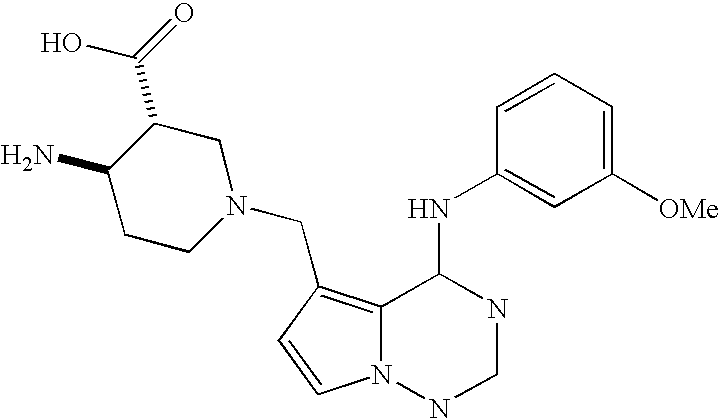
C1([OMe])=CC=CC(NC2C3=C(CN4CC(C(=O)O)C(N)CC4)C=CN3NCN2)=C1
